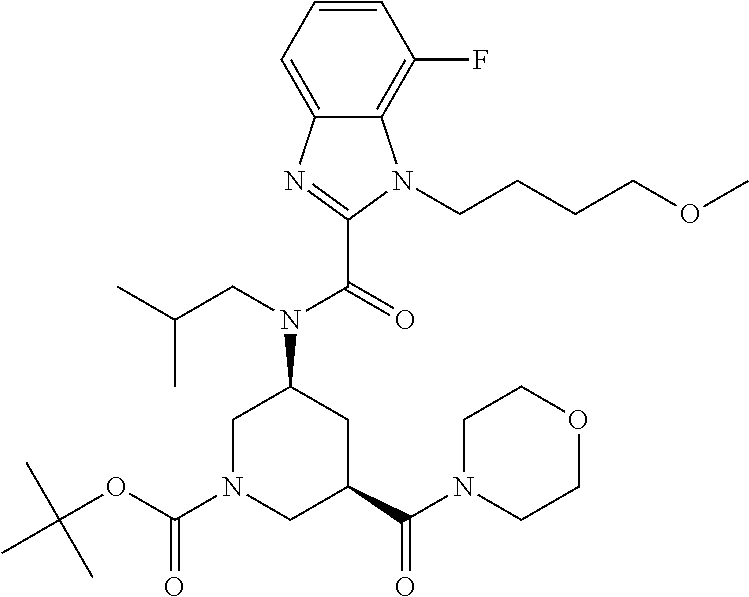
C12=C(F)C=CC=C1N=C(C(=O)N(CC(C)C)C1CN(C(OC(C)(C)C)=O)CC(C(N3CCOCC3)=O)C1)N2CCCCOC
